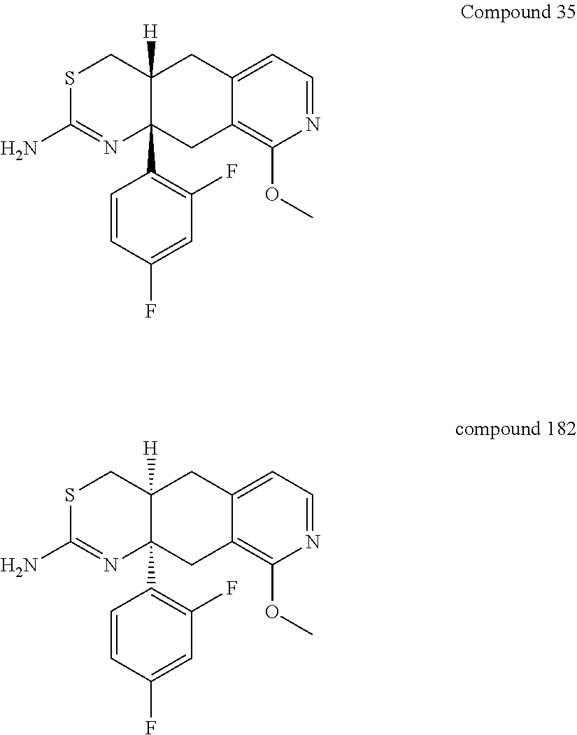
S1C(N)=NC2(C3=C(F)C=C(F)C=C3)C([H])(C1)CC1=CC=NC(OC)=C1C2.S1C(N)=NC2(C3=C(F)C=C(F)C=C3)C([H])(C1)CC1=CC=NC(OC)=C1C2
